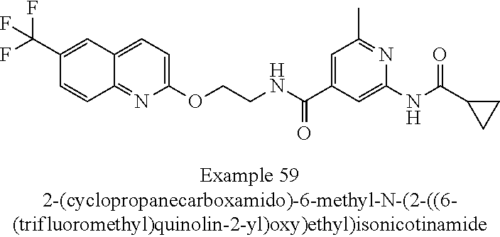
C12=CC=C(OCCNC(C3=CC(C)=NC(NC(=O)C4CC4)=C3)=O)N=C1C=CC(C(F)(F)F)=C2
